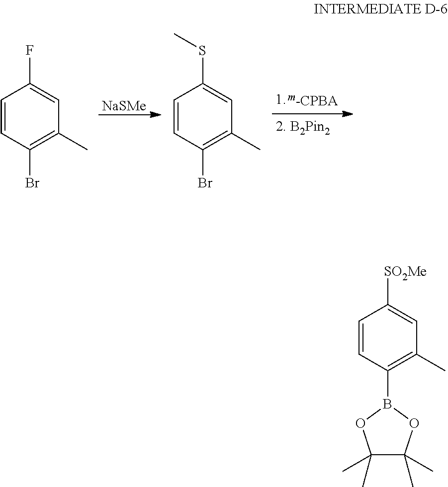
FC1=CC(C)=C(Br)C=C1.[NaSMe].S(C1=CC(C)=C(Br)C=C1)C.[SO2Me]C1=CC(C)=C(B2OC(C)(C)C(C)(C)O2)C=C1
